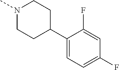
C1(C2CCN(C)CC2)=CC=C(F)C=C1F
